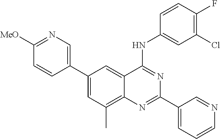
N1=C([MeO])C=CC(C2=CC(C)=C3C(=C2)C(NC2=CC(Cl)=C(F)C=C2)=NC(C2=CC=CN=C2)=N3)=C1
